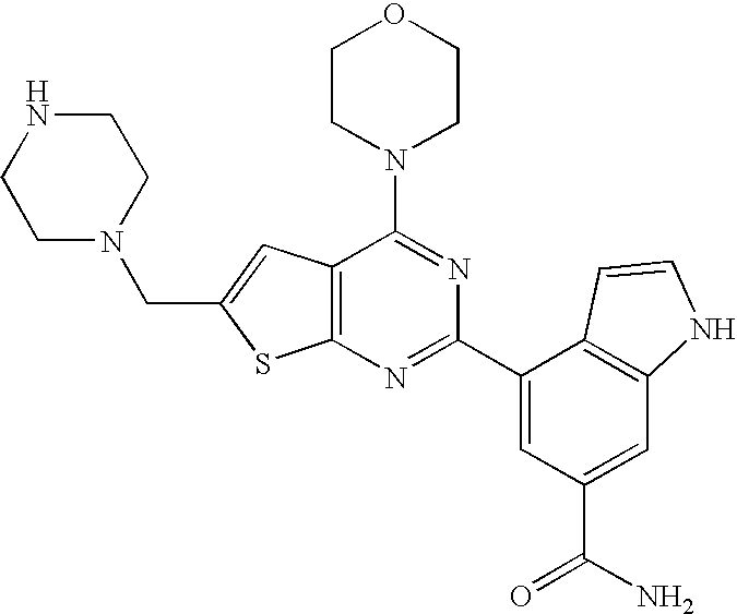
C12=C(N=C(C3=CC(C(N)=O)=CC4=C3C=CN4)N=C1N1CCOCC1)SC(CN1CCNCC1)=C2
